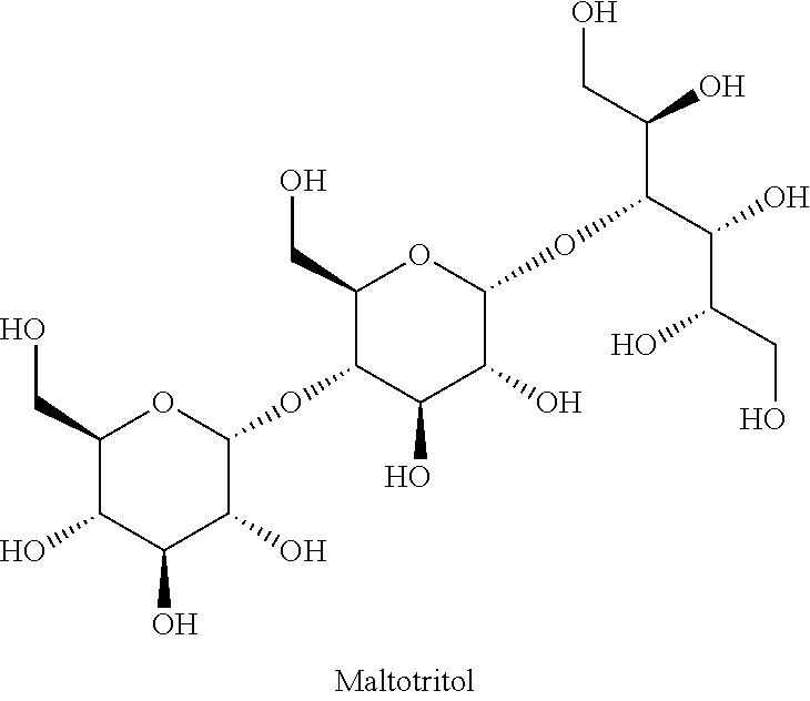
C1(CO)C(O)C(O)C(O)C(OC2C(O)C(O)C(OC(C(O)C(O)CO)C(O)CO)OC2CO)O1
